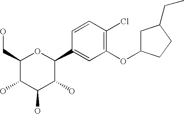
C1(CO)C(O)C(O)C(O)C(C2=CC(OC3CC(CC)CC3)=C(Cl)C=C2)O1
